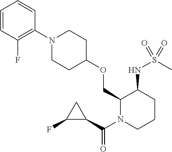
C1=CC(F)=C(N2CCC(OCC3N(C(C4CC4F)=O)CCCC3NS(=O)(C)=O)CC2)C=C1
